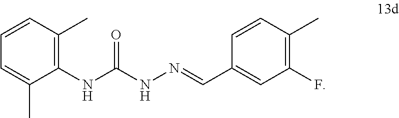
C1=CC(C)=C(NC(NN=CC2=CC(F)=C(C)C=C2)=O)C(C)=C1
